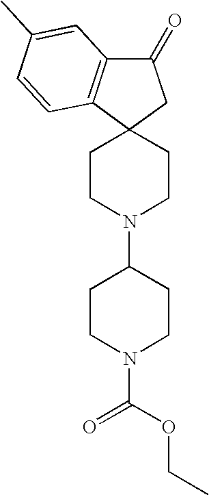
C1CN(C2CCN(C(OCC)=O)CC2)CCC12C1=C(C(=O)C2)C=C(C)C=C1
